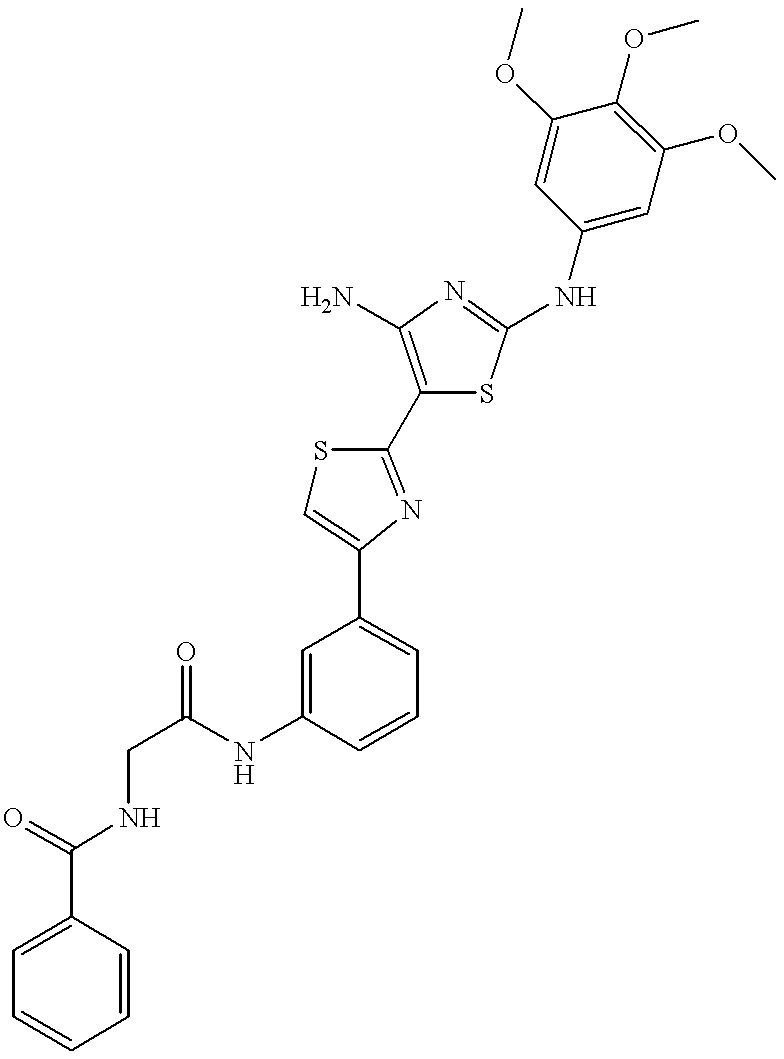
C(NCC(NC1=CC(C2=CSC(C3=C(N)N=C(NC4=CC(OC)=C(OC)C(OC)=C4)S3)=N2)=CC=C1)=O)(=O)C1=CC=CC=C1
